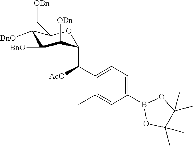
C1([BnO])C([BnO])C([OBn])C(C(C2=CC=C(B3OC(C)(C)C(C)(C)O3)C=C2C)[AcO])OC1C[OBn]
